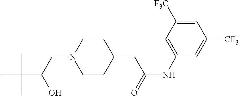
CC(C(CN1CCC(CC(NC2=CC([F3C])=CC([CF3])=C2)=O)CC1)O)(C)C
